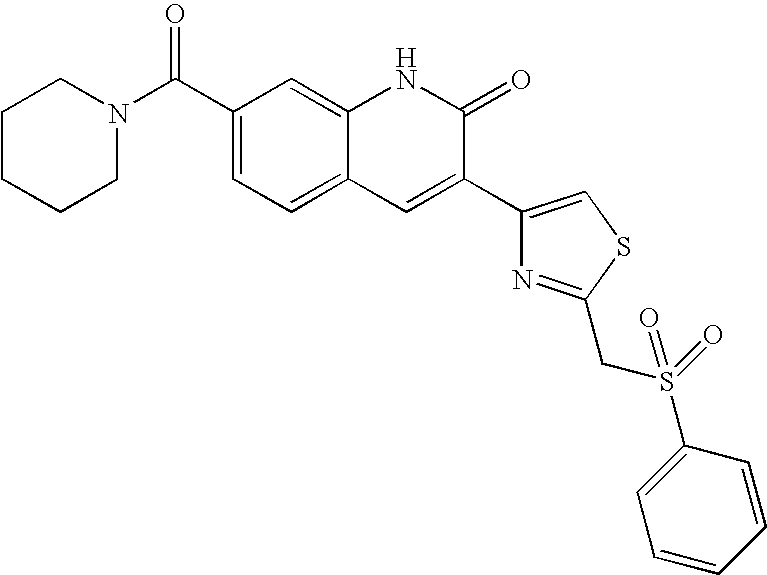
C1(C(N2CCCCC2)=O)=CC=C2C(=C1)NC(=O)C(C1=CSC(CS(C3=CC=CC=C3)(=O)=O)=N1)=C2
